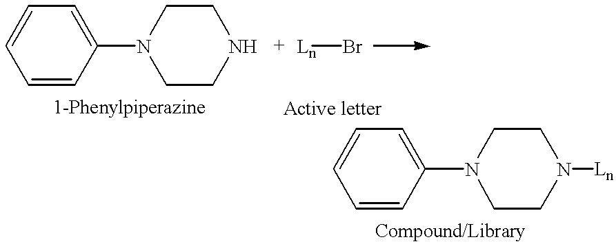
C1=CC(N2CCNCC2)=CC=C1.[Ln]Br.C1=CC(N2CCN([Ln])CC2)=CC=C1
